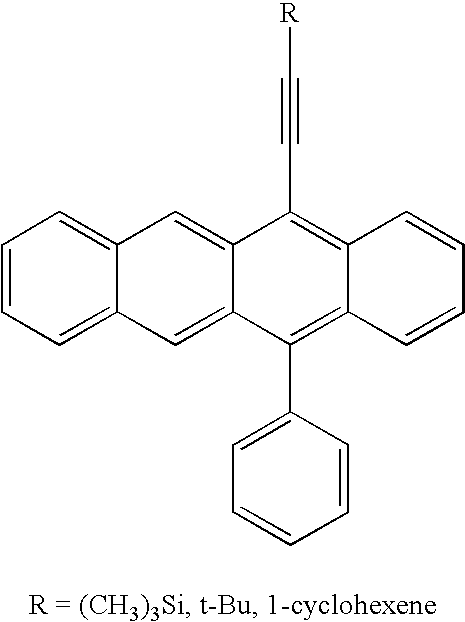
C1=CC=C2C(=C1)C=C1C(=C2)C(C2=CC=CC=C2)=C2C(=C1C#C[R])C=CC=C2
